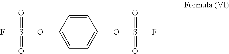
C1(OS(F)(=O)=O)=CC=C(OS(F)(=O)=O)C=C1
